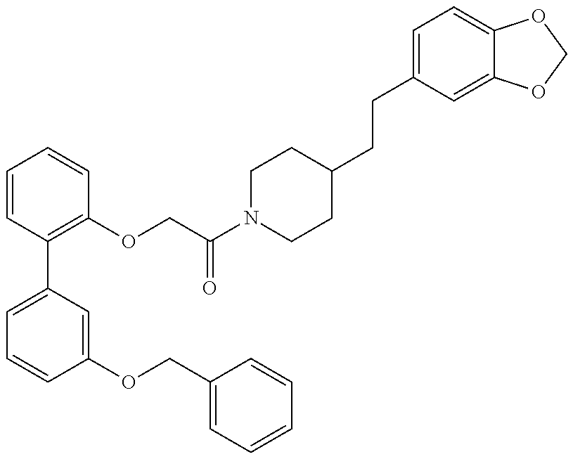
C1=C(C2=C(OCC(N3CCC(CCC4=CC=C5C(=C4)OCO5)CC3)=O)C=CC=C2)C=C(OCC2=CC=CC=C2)C=C1
